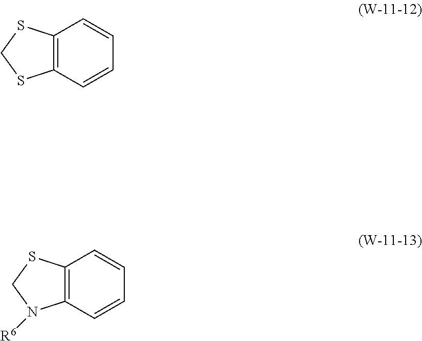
C12=C(C=CC=C1)SCS2.C12=C(C=CC=C1)N([R6])CS2
